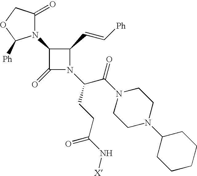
C1(N2C(=O)COC2[Ph])C(=O)N(C(C(N2CCN(C3CCCCC3)CC2)=O)CCC(N[X])=O)C1C=C[Ph]
